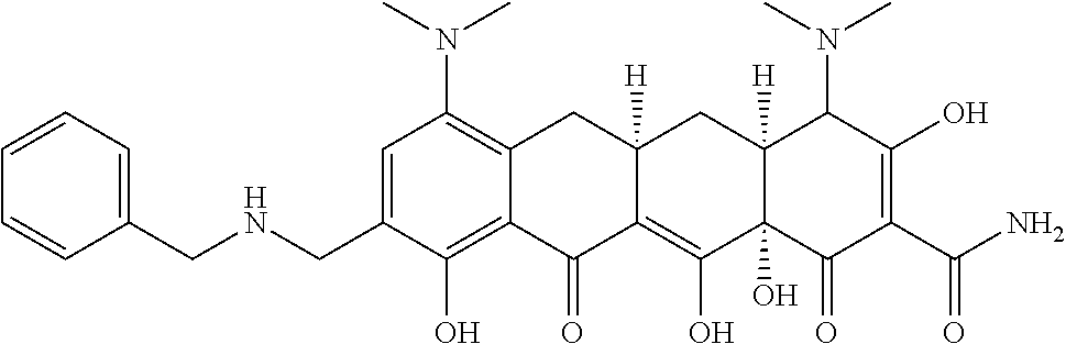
C1=C(CNCC2=CC=CC=C2)C(O)=C2C(=C1N(C)C)CC1([H])C(=C(O)C3(O)C([H])(C1)C(N(C)C)C(O)=C(C(N)=O)C3=O)C2=O
